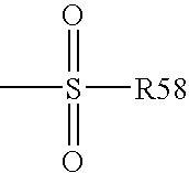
O=S(C)(=O)[R58]
